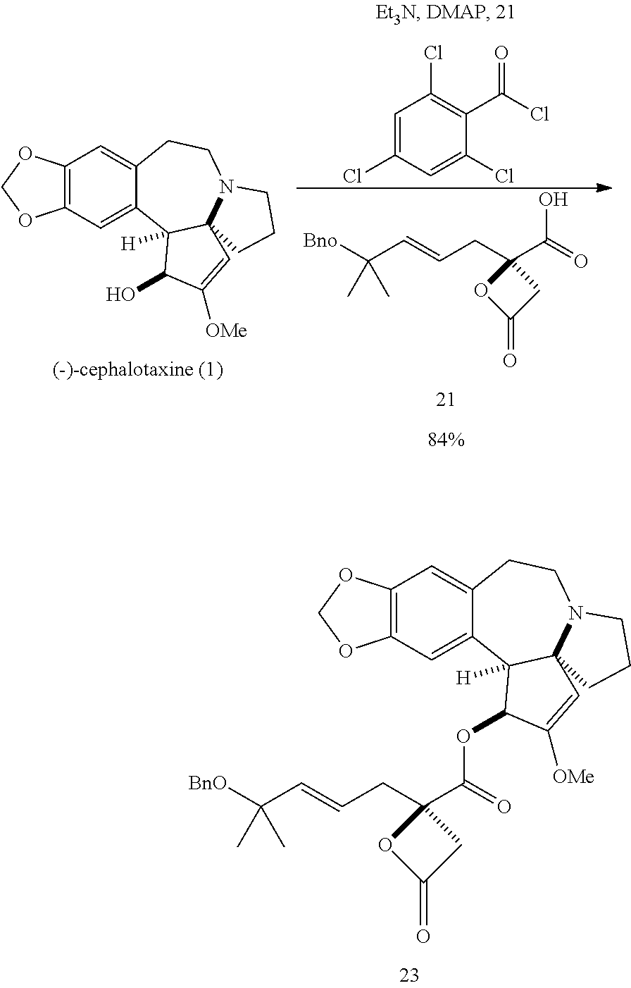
C1=C(Cl)C=C(Cl)C(C(Cl)=O)=C1Cl.O=C(C1(CC=CC([Bno])(C)C)OC(=O)C1)O.C12=C(C=C3C(=C1)CCN1C4(C3([H])C(O)C([OMe])=C4)CCC1)OCO2.C12=C(C=C3C(=C1)CCN1C4(C3([H])C(OC(=O)C3(CC=CC([BnO])(C)C)OC(=O)C3)C([OMe])=C4)CCC1)OCO2
